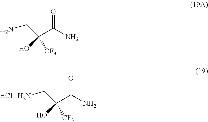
C(C(N)=O)(CN)(O)[CF3].Cl.C(C(N)=O)(CN)(O)[CF3]
